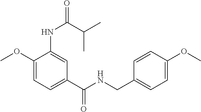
C1(OC)=CC=C(C(=O)NCC2=CC=C(OC)C=C2)C=C1NC(C(C)C)=O
